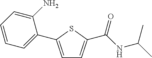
C1=C(C2=CC=CC=C2N)SC(C(NC(C)C)=O)=C1
